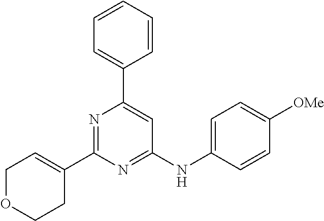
C1=C(C2=CC(NC3=CC=C([OMe])C=C3)=NC(C3=CCOCC3)=N2)C=CC=C1
